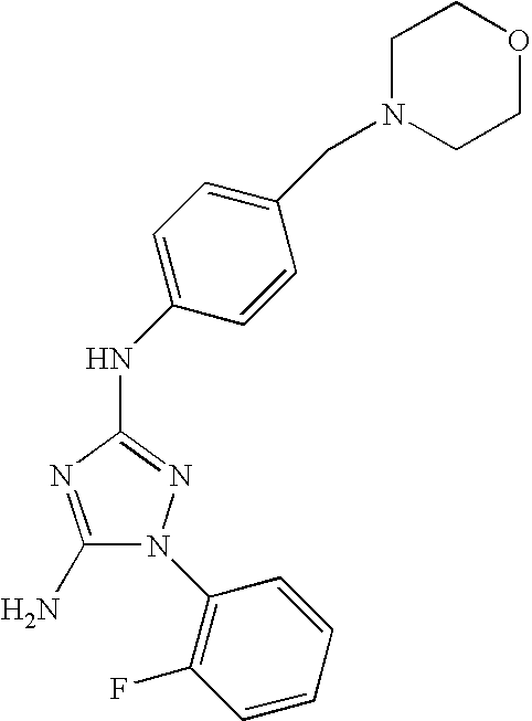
C1(N)=NC(NC2=CC=C(CN3CCOCC3)C=C2)=NN1C1=C(F)C=CC=C1
